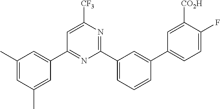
C1(C2=CC(C)=CC(C)=C2)=NC(C2=CC=CC(C3=CC=C(F)C([CO2H])=C3)=C2)=NC([CF3])=C1
